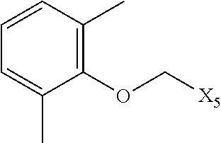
C1=CC(C)=C(OC[X5])C(C)=C1
